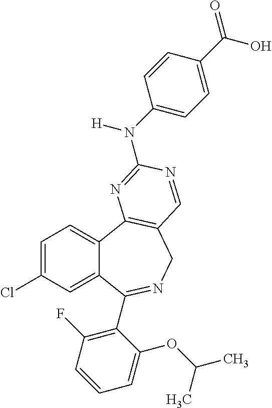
C12=CC(Cl)=CC=C1C1=C(CN=C2C2=C(F)C=CC=C2OC(C)C)C=NC(N(C2=CC=C(C(O)=O)C=C2)[H])=N1
